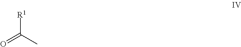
[R1]C(C)=O
